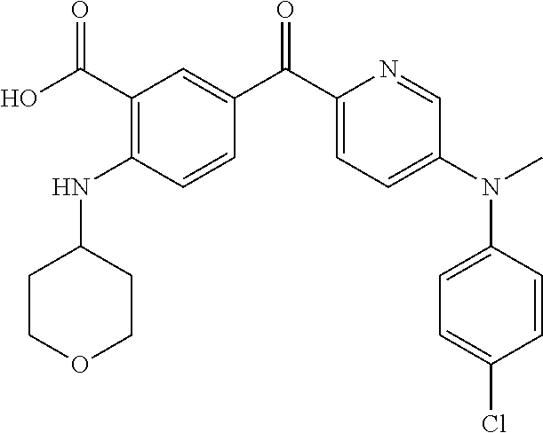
C1(C(O)=O)=C(NC2CCOCC2)C=CC(C(C2=CC=C(N(C3=CC=C(Cl)C=C3)C)C=N2)=O)=C1
